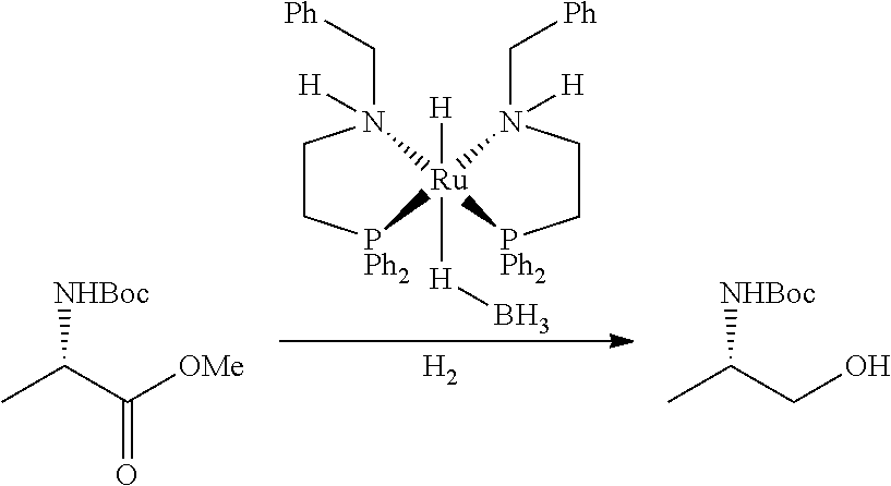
C1C[PPh2][Ru]2([H]B)([H])(N1(C[Ph])[H])N(C[Ph])([H])CC[PPh2]2.[H2].CC(C([OMe])=O)[NHBoc].CC(CO)[NHBoc]
